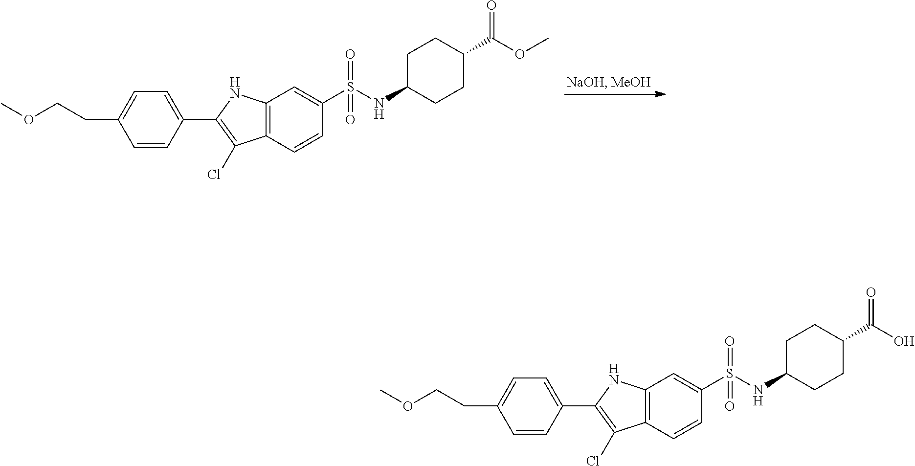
C1C(NS(=O)(=O)C2=CC3=C(C=C2)C(Cl)=C(C2=CC=C(CCOC)C=C2)N3)CCC(C(OC)=O)C1.C1C(NS(=O)(=O)C2=CC3=C(C=C2)C(Cl)=C(C2=CC=C(CCOC)C=C2)N3)CCC(C(O)=O)C1
